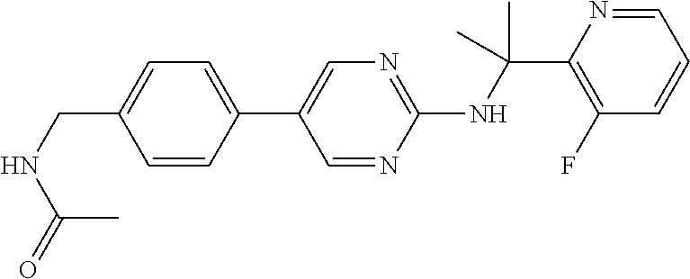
N(C(C1=C(F)C=CC=N1)(C)C)C1=NC=C(C2=CC=C(CNC(=O)C)C=C2)C=N1
